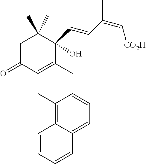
C1C(=O)C(CC2=C3C(=CC=C2)C=CC=C3)=C(C)C(C=CC(=C[CO2H])C)(O)C1(C)C
